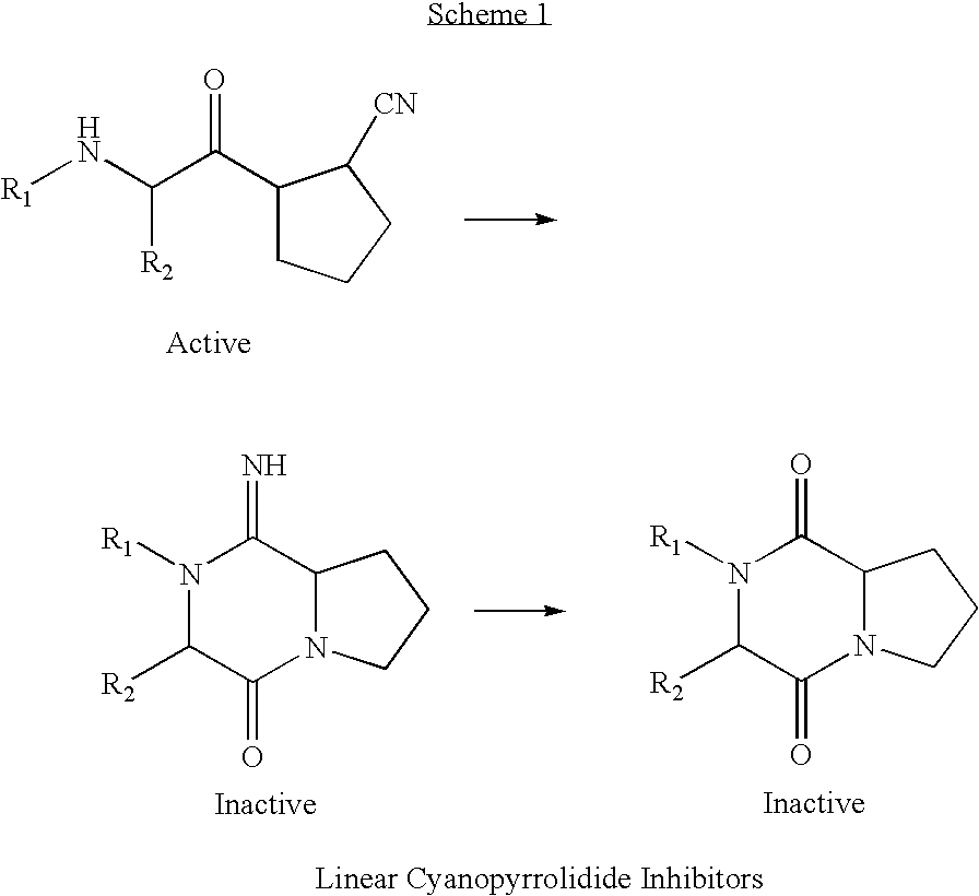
[R1]NC(C(C1CCCC1[CN])=O)[R2].N1([R1])C(=N)C2N(CCC2)C(=O)C1[R2].N1([R1])C(=O)C2N(CCC2)C(=O)C1[R2]
